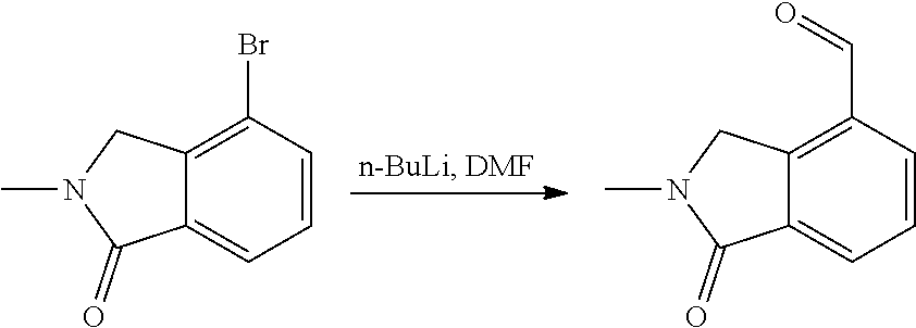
C1=CC(Br)=C2C(=C1)C(=O)N(C)C2.C1=CC(C=O)=C2C(=C1)C(=O)N(C)C2
